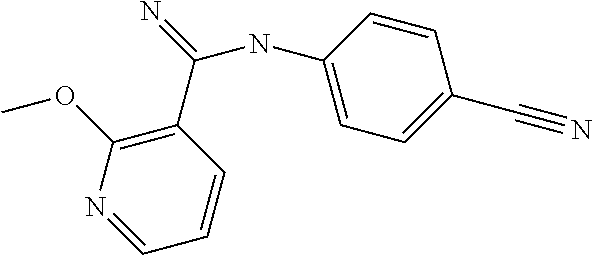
N(C1=CC=C(C#N)C=C1)C(=N)C1=C(OC)N=CC=C1
